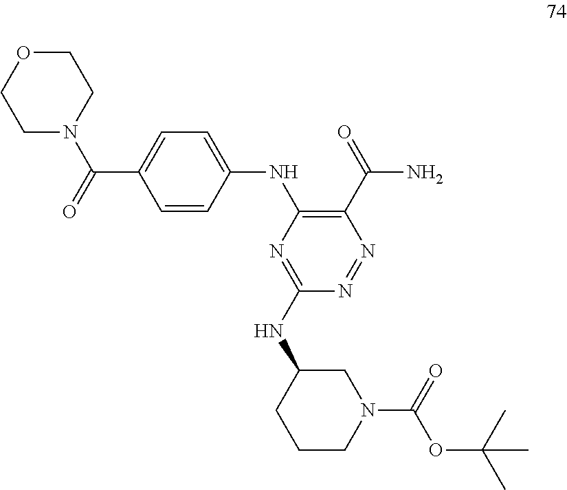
O1CCN(C(=O)C2=CC=C(NC3=C(C(=O)N)N=NC(NC4CCCN(C(=O)OC(C)(C)C)C4)=N3)C=C2)CC1
